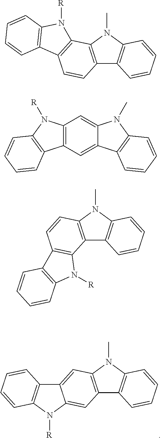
C12=CC3=C(C=C1N([R])C1=C2C=CC=C1)C1=C(N3C)C=CC=C1.C12=C(N(C)C3=C1C=CC=C3)C1=C(C=C2)C2=C(N1[R])C=CC=C2.C12=C(C=C3C(=C1)N(C)C1=C3C=CC=C1)C1=C(N2[R])C=CC=C1.C12=C(N(C)C3=C1C=CC=C3)C=CC1=C2N([R])C2=C1C=CC=C2
